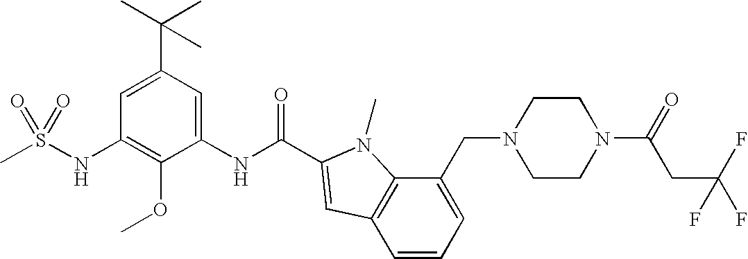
CS(NC1=C(OC)C(NC(=O)C2=CC3=C(C(CN4CCN(C(=O)CC(F)(F)F)CC4)=CC=C3)N2C)=CC(C(C)(C)C)=C1)(=O)=O
